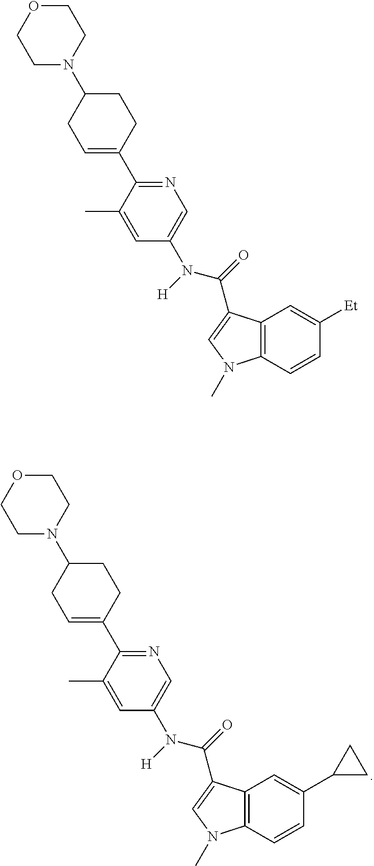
O1CCN(C2CC=C(C3=NC=C(N([H])C(=O)C4=CN(C)C5=C4C=C(C4CC4)C=C5)C=C3C)CC2)CC1.O1CCN(C2CC=C(C3=NC=C(N([H])C(=O)C4=CN(C)C5=C4C=C([Et])C=C5)C=C3C)CC2)CC1
